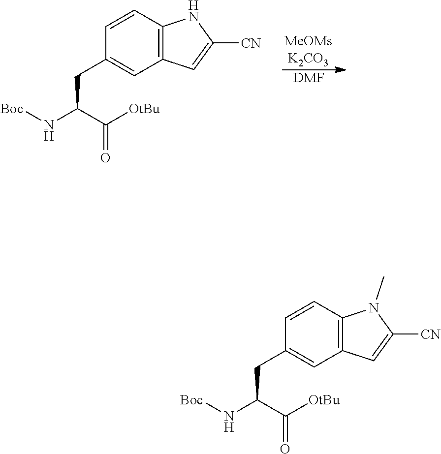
[DMF].[Boc]NC(C([OtBu])=O)CC1=CC2=C(C=C1)NC([CN])=C2.[Boc]NC(C([OtBu])=O)CC1=CC2=C(C=C1)N(C)C([CN])=C2
